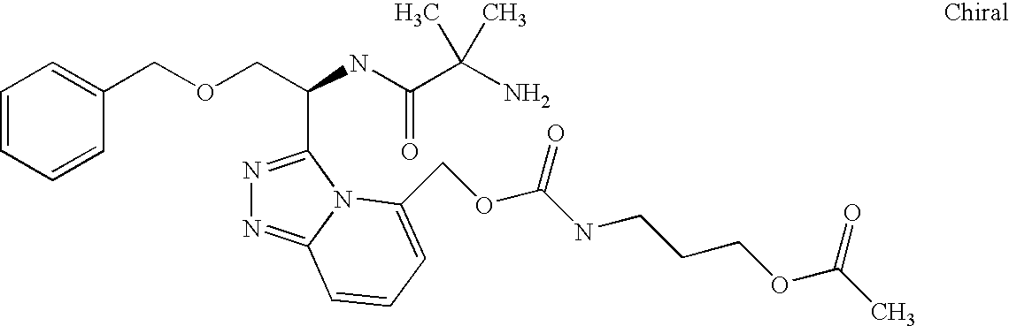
C1=CC=CC(COCC(NC(C(N)(C)C)=O)C2=NN=C3N2C(COC(NCCCOC(C)=O)=O)=CC=C3)=C1
